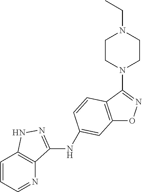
C12=C(C(N3CCN(CC)CC3)=NO1)C=CC(NC1=NNC3=C1N=CC=C3)=C2
